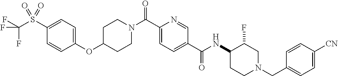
C1CN(C(C2=CC=C(C(=O)NC3C(F)CN(CC4=CC=C([CN])C=C4)CC3)C=N2)=O)CCC1OC1=CC=C(S(=O)(=O)C(F)(F)F)C=C1
